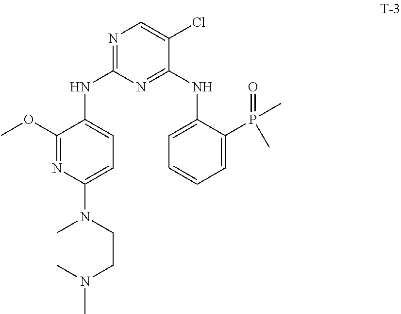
C1(OC)=NC(N(C)CCN(C)C)=CC=C1NC1=NC=C(Cl)C(NC2=CC=CC=C2P(=O)(C)C)=N1
